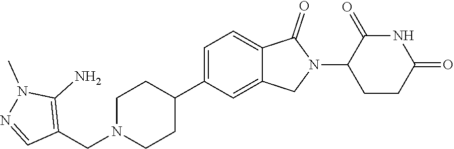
C1N(CC2=C(N)N(C)N=C2)CCC(C2=CC=C3C(=C2)CN(C2CCC(=O)NC2=O)C3=O)C1
